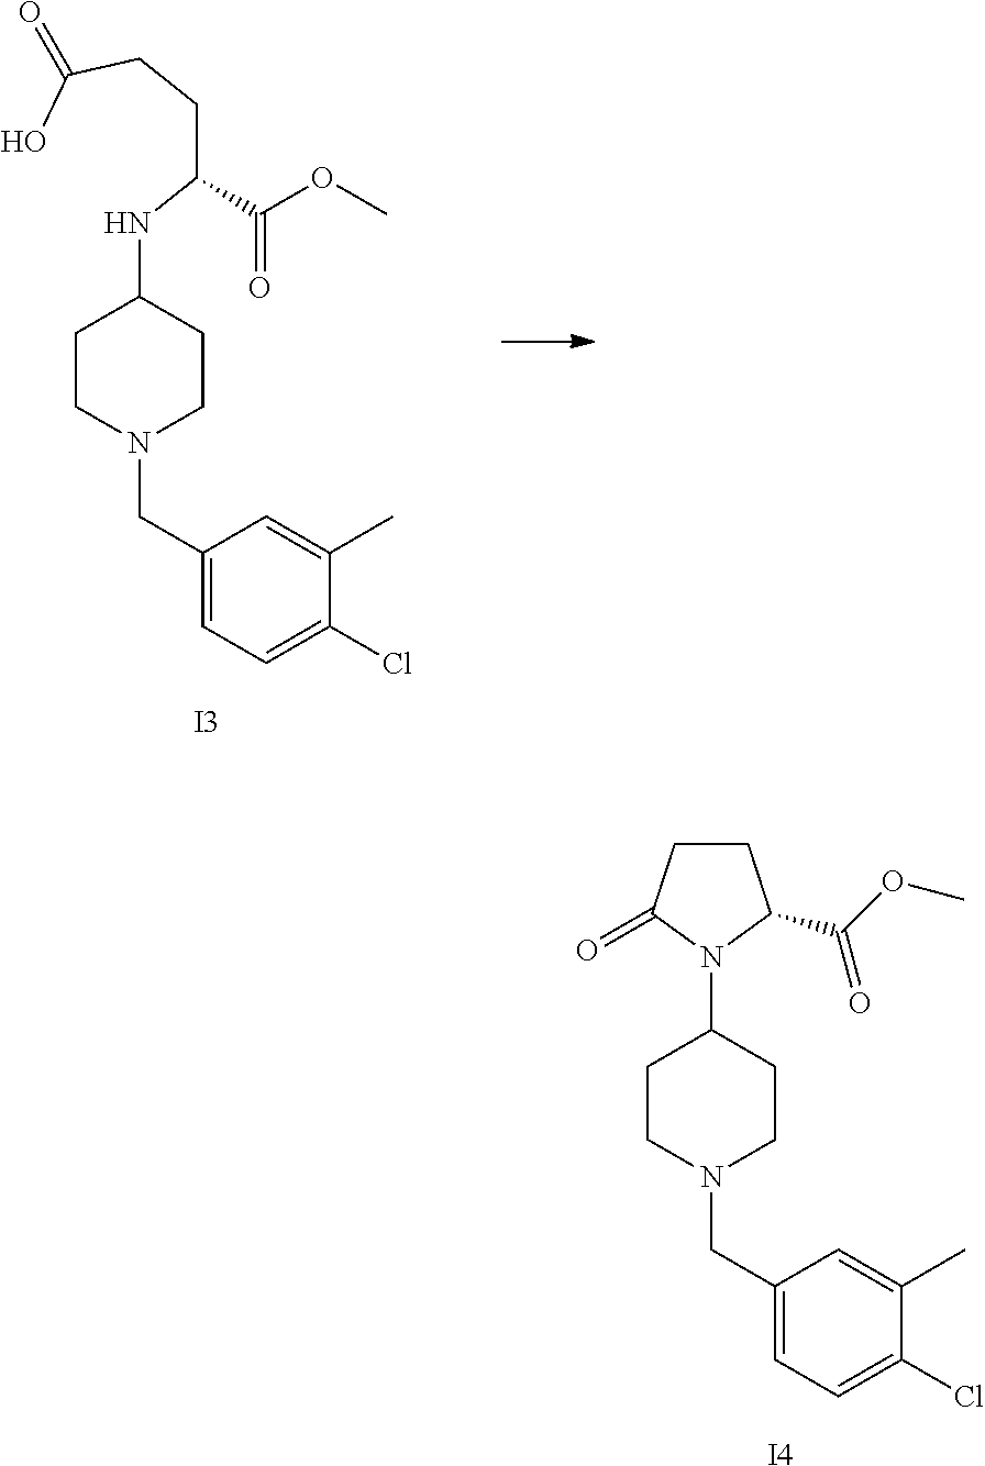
C(CCC(O)=O)(NC1CCN(CC2=CC=C(Cl)C(C)=C2)CC1)C(OC)=O.[I3].[I4].C1(N2C(=O)CCC2C(=O)OC)CCN(CC2=CC=C(Cl)C(C)=C2)CC1
